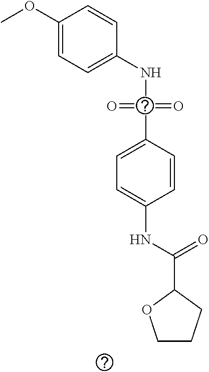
C1(OC)=CC=C(NC(C2=CC=C(NC(C3OCCC3)=O)C=C2)(=O)=O)C=C1
